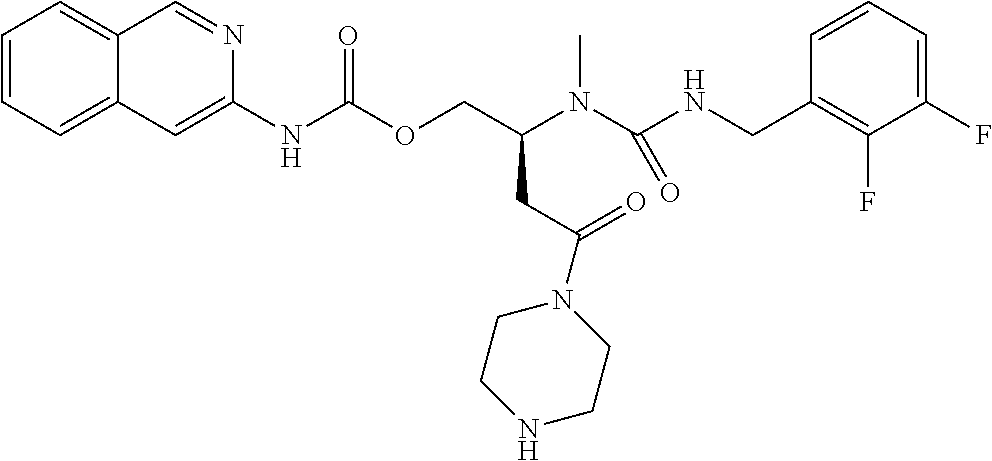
C1=CC(CNC(N(C(COC(NC2=CC3=CC=CC=C3C=N2)=O)CC(N2CCNCC2)=O)C)=O)=C(F)C(F)=C1
